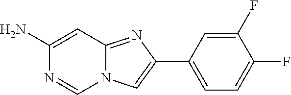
C1(C2=CN3C(=N2)C=C(N)N=C3)=CC=C(F)C(F)=C1
